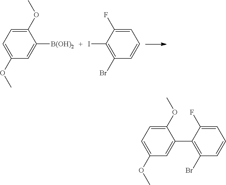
C1=C(OC)C=C([B(OH)2])C(OC)=C1.C1(I)=C(Br)C=CC=C1F.C1=C(OC)C=C(C2=C(Br)C=CC=C2F)C(OC)=C1
